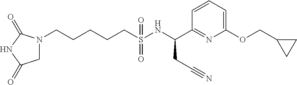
N1(CCCCCS(NC(C2=NC(OCC3CC3)=CC=C2)CC#N)(=O)=O)CC(=O)NC1=O
